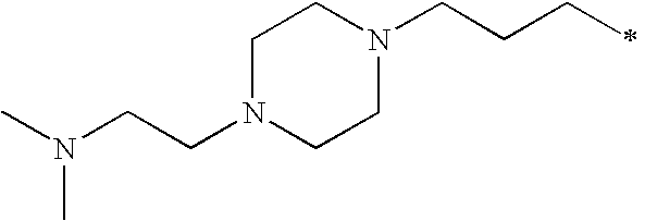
C1N(CCN(C)C)CCN(CCCC)C1
